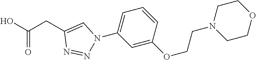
C1=C(OCCN2CCOCC2)C=CC=C1N1N=NC(CC(O)=O)=C1
